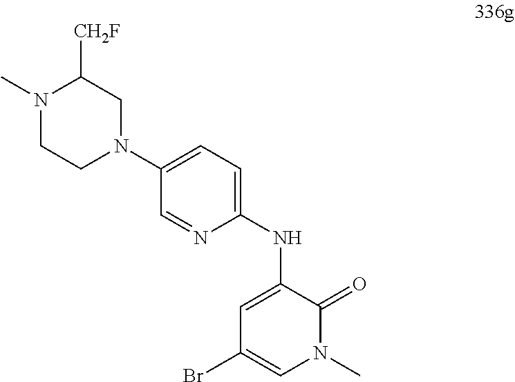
C1=C(N2CC([CH2F])N(C)CC2)C=NC(NC2=CC(Br)=CN(C)C2=O)=C1
